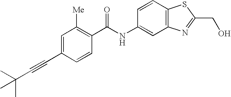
C(C1=CC([Me])=C(C(NC2=CC3=C(C=C2)SC(CO)=N3)=O)C=C1)#CC(C)(C)C
